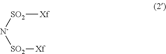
[Xf][SO2][N-][SO2][Xf]
